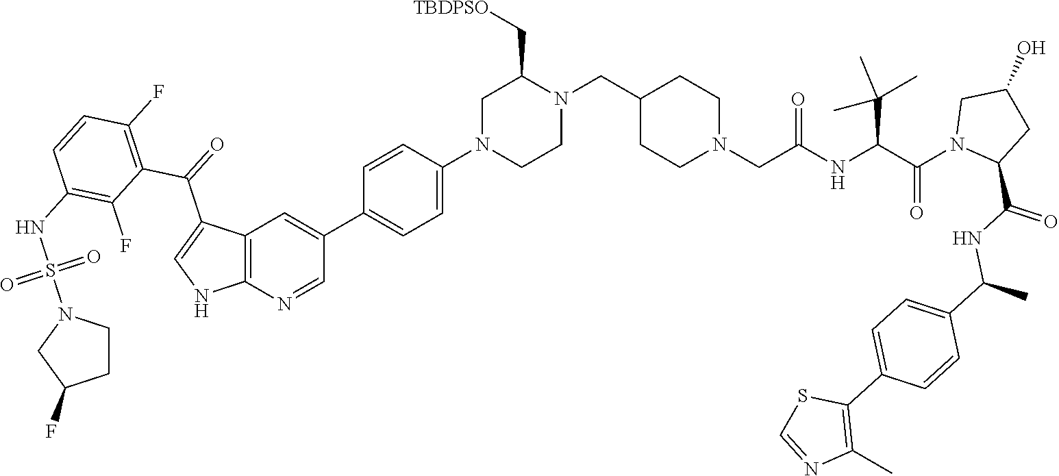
C12=C(N=CC(C3=CC=C(N4CCN(CC5CCN(CC(NC(C(N6C(C(NC(C7=CC=C(C8=C(C)N=CS8)C=C7)C)=O)CC(O)C6)=O)C(C)(C)C)=O)CC5)C(C[TBDPSO])C4)C=C3)=C1)NC=C2C(=O)C1=C(F)C=CC(NS(N2CC(F)CC2)(=O)=O)=C1F
